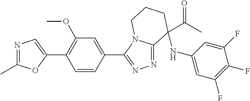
C1(C2=C(OC)C=C(C3=NN=C4N3CCCC4(NC3=CC(F)=C(F)C(F)=C3)C(C)=O)C=C2)=CN=C(C)O1
